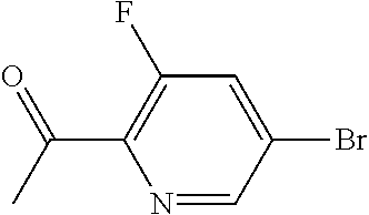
N1=CC(Br)=CC(F)=C1C(C)=O
